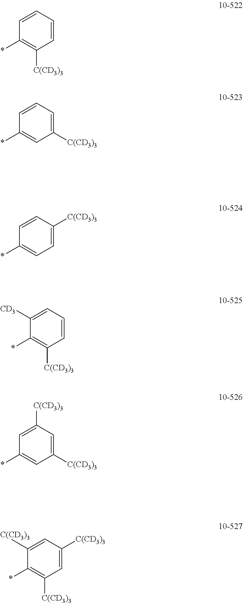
C1=CC=CC(*)=C1[C(CD3)3].C1([C(CD3)3])=CC=CC(*)=C1.C1=C([C(CD3)3])C=CC(*)=C1.C1=CC=C([CD3])C(*)=C1[C(CD3)3].C1([C(CD3)3])=CC([C(CD3)3])=CC(*)=C1.C1=C([C(CD3)3])C=C([C(CD3)3])C(*)=C1[C(CD3)3]
